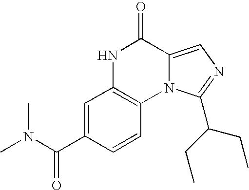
C1=C(C(N(C)C)=O)C=CC2=C1NC(=O)C1=CN=C(C(CC)CC)N21
